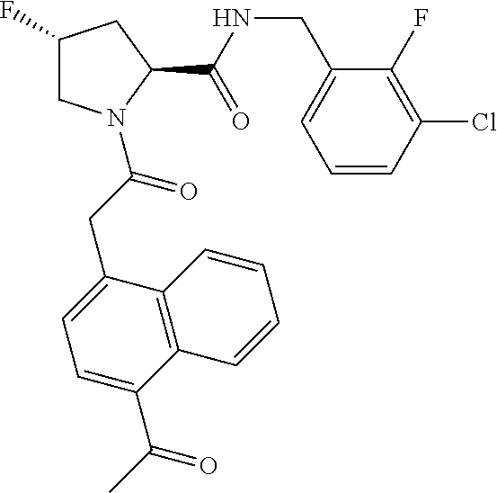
C1C(F)CC(C(=O)NCC2=CC=CC(Cl)=C2F)N1C(CC1=CC=C(C(C)=O)C2=C1C=CC=C2)=O
